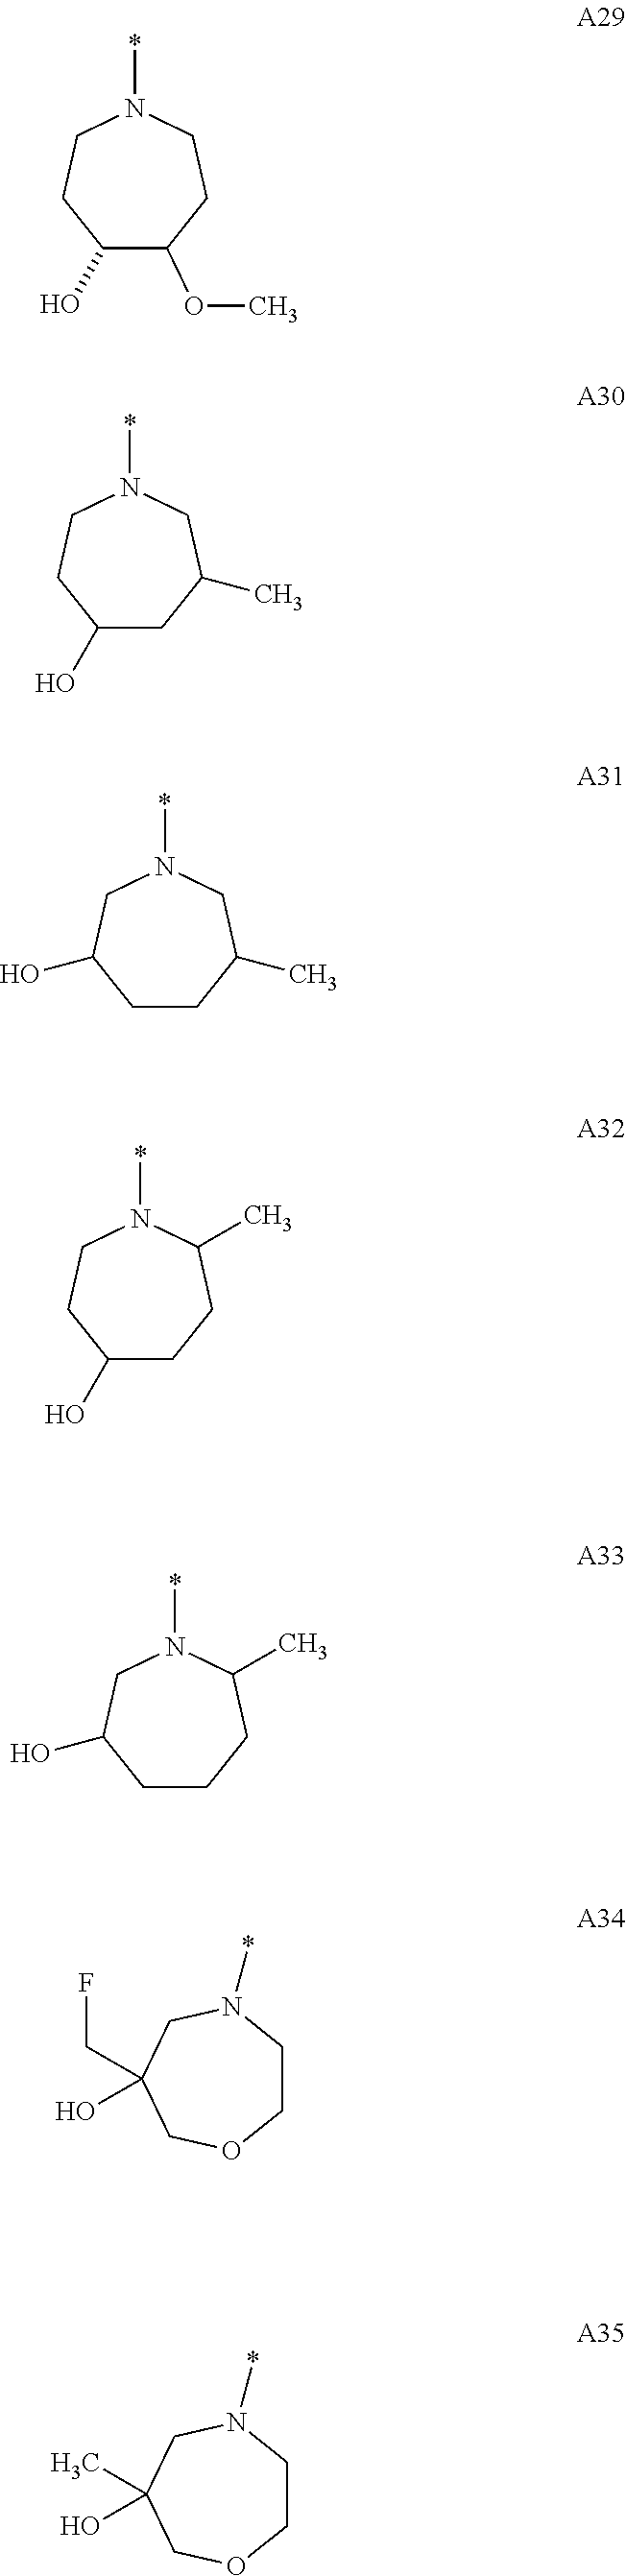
C1(O)C(OC)CCN(*)CC1.C1(O)CC(C)CN(*)CC1.C1CCC(C)N(*)CC1O.C1CC(C)CN(*)CC1O.C1(O)CCC(C)N(*)CC1.C1CN(*)CC(CF)(O)CO1.C1CN(*)CC(C)(O)CO1
